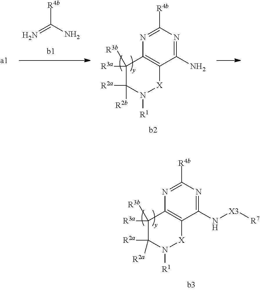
C1([R3a])([R3b])C([R2a])([R2b])N([R1])[X]C2=C1N=C([R4b])N=C2N.[R4b]C(=N)N.C1([R3a])([R3b])C([R2a])([R2a])N([R1])[X]C2=C1N=C([R4b])N=C2N[X3][R7]
